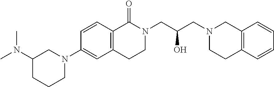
C1CCN(C2=CC3=C(C=C2)C(=O)N(CC(CN2CC4=C(CC2)C=CC=C4)O)CC3)CC1N(C)C
